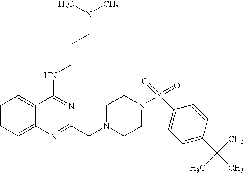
C1=CC=C2C(=C1)C(NCCCN(C)C)=NC(CN1CCN(S(=O)(C3=CC=C(C(C)(C)C)C=C3)=O)CC1)=N2
